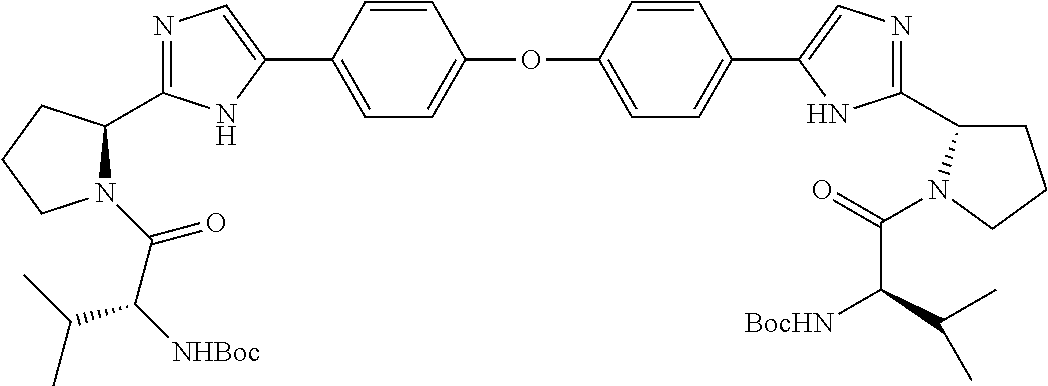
N1=C(C2N(C(=O)C(C(C)C)[NHBoc])CCC2)NC(C2=CC=C(OC3=CC=C(C4=CN=C(C5CCCN5C(C([BocHN])C(C)C)=O)N4)C=C3)C=C2)=C1
